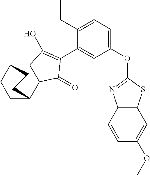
C12C(C3CCC1CC3)C(=O)C(C1=CC(OC3=NC4=C(S3)C=C(OC)C=C4)=CC=C1CC)=C2O
